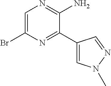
C1(Br)=CN=C(N)C(C2=CN(C)N=C2)=N1
